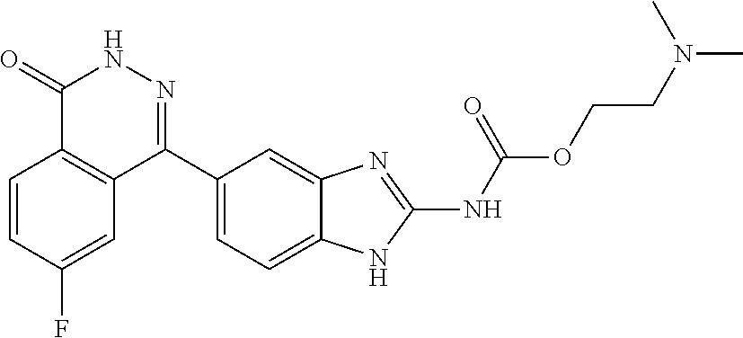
O(C(=O)NC1=NC2=CC(C3=NNC(=O)C4=C3C=C(F)C=C4)=CC=C2N1)CCN(C)C
